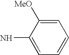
C1=C([MeO])C(N)=CC=C1
